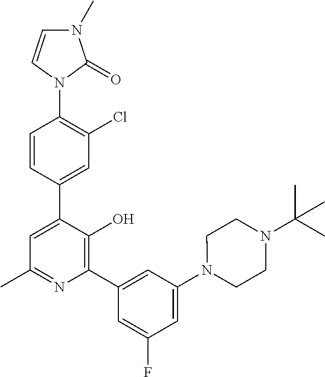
N1(C2=C(Cl)C=C(C3=CC(C)=NC(C4=CC(N5CCN(C(C)(C)C)CC5)=CC(F)=C4)=C3O)C=C2)C(=O)N(C)C=C1
